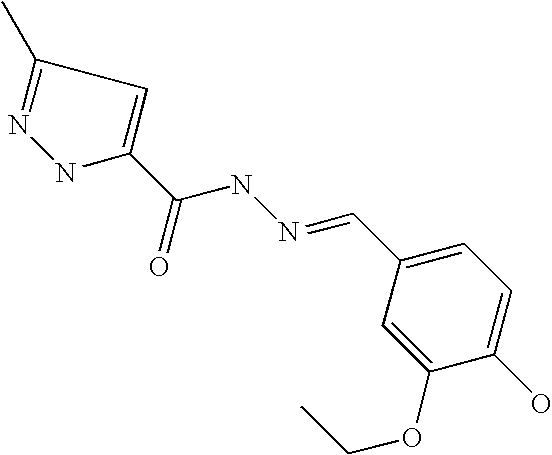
C1(C=NNC(=O)C2=CC(C)=NN2)=CC=C(O)C(OCC)=C1
